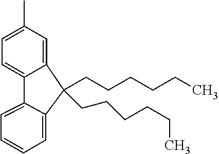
C12=CC(C)=CC=C1C1=CC=CC=C1C2(CCCCCC)CCCCCC
